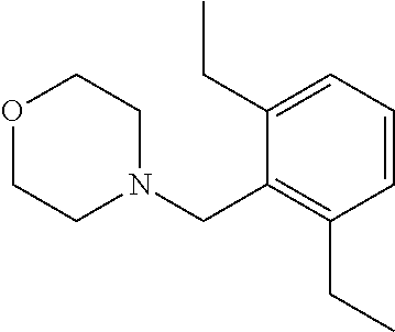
O1CCN(CC2=C(CC)C=CC=C2CC)CC1
